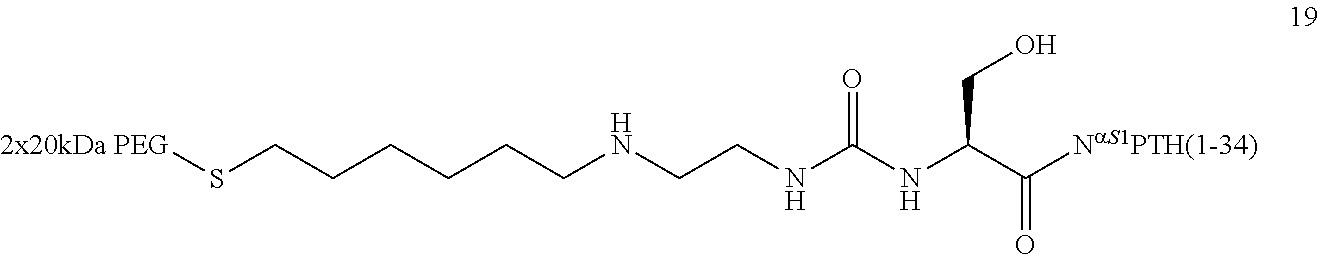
C(CNC(NC(C([NaS1PTH(1-34)])=O)CO)=O)NCCCCCCS[2x20kDa PEG]
